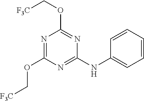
N1=C(NC2=CC=CC=C2)N=C(OC[F3C])N=C1OC[F3C]
